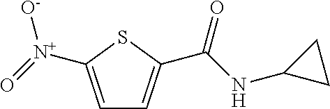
C1=C([N+](=O)[O-])SC(C(NC2CC2)=O)=C1
